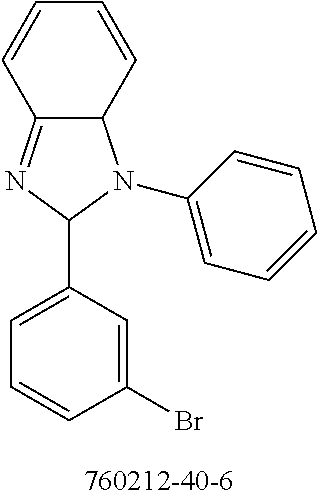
C1(Br)=CC(C2N(C3=CC=CC=C3)C3C(=N2)C=CC=C3)=CC=C1
